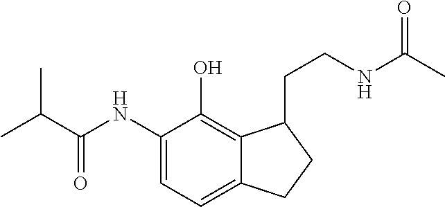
C1(NC(C(C)C)=O)=CC=C2C(=C1O)C(CCNC(C)=O)CC2
